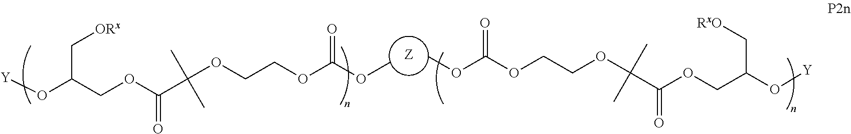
[Z].[Y]OC(COC(C(C)(C)OCCOC(OC)=O)=O)C[ORx].COC(=O)OCCOC(C)(C)C(=O)OCC(O[Y])C[RxO]
